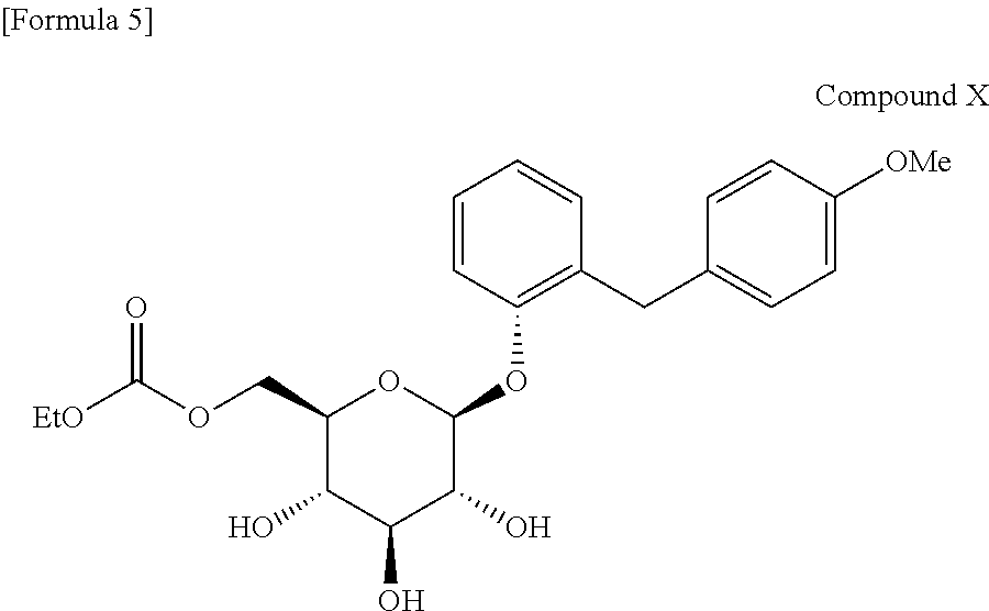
C1(COC([EtO])=O)C(O)C(O)C(O)C(OC2=C(CC3=CC=C([OMe])C=C3)C=CC=C2)O1
